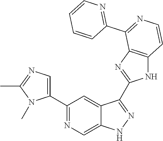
C1(C2=NC=C3C(=C2)C(C2=NC4=C(N2)C=CN=C4C2=NC=CC=C2)=NN3)=CN=C(C)N1C
